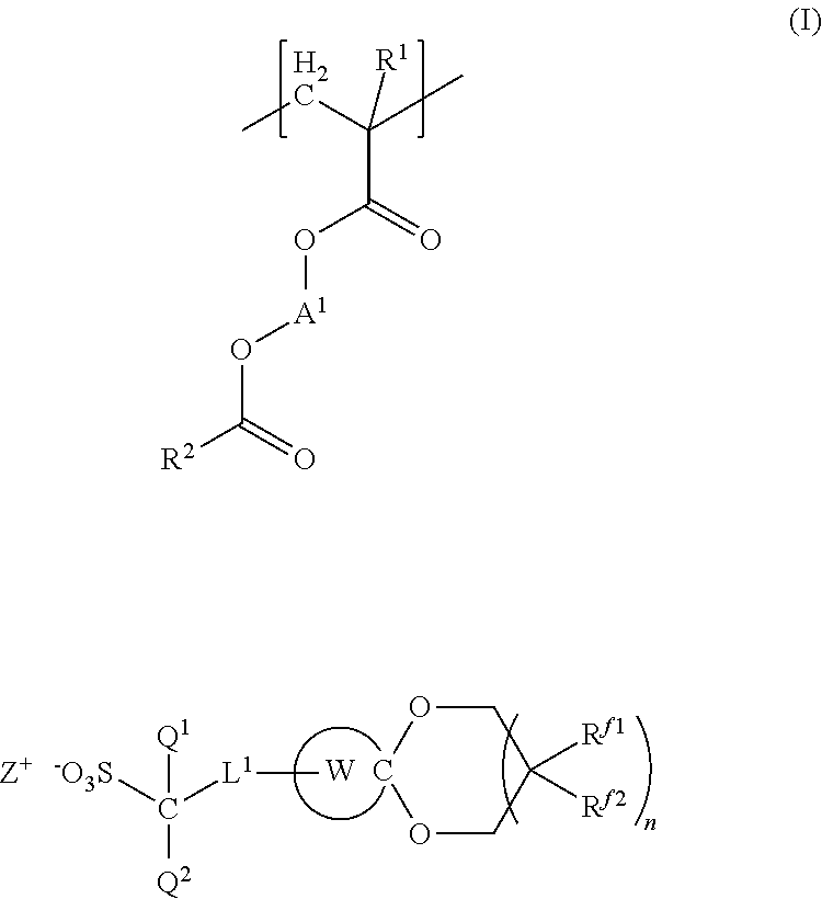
C(C(=O)O[A1]OC([R2])=O)(C)(CC)[R1].[W].O1CC([Rf1])([Rf2])COC1.[L1](C([-O3S])([Q2])[Q1])C
